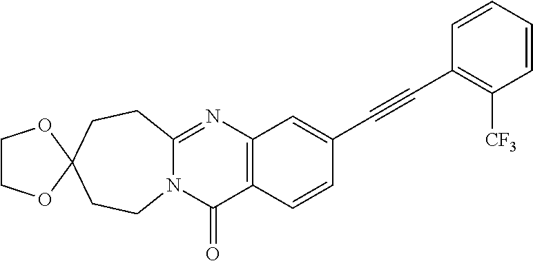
N12C(=NC3=C(C1=O)C=CC(C#CC1=C([CF3])C=CC=C1)=C3)CCC1(CC2)OCCO1
